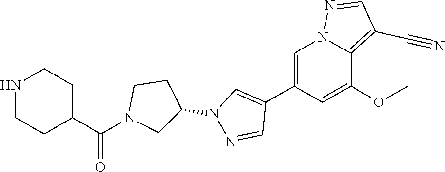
C1(C2=CN(C3CCN(C(C4CCNCC4)=O)C3)N=C2)=CN2C(=C(C#N)C=N2)C(OC)=C1
